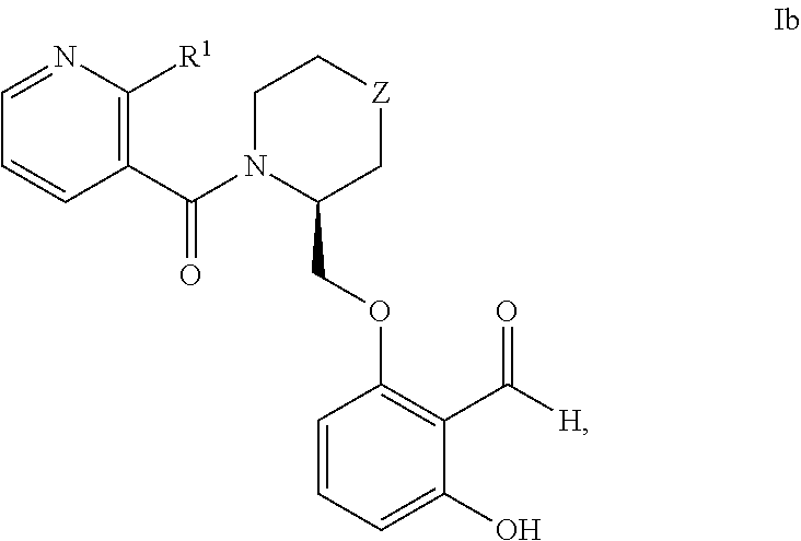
C1(COC2=C(C(=O)[H])C(O)=CC=C2)C[Z]CCN1C(C1=C([R1])N=CC=C1)=O
